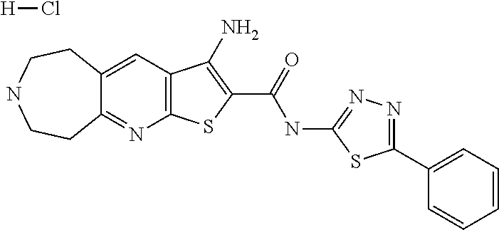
C12=C(C=C3C(=N1)CCNCC3)C(N)=C(C(NC1=NN=C(C3=CC=CC=C3)S1)=O)S2.[H]Cl
